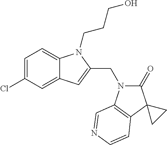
C1=C(Cl)C=C2C(=C1)N(CCCO)C(CN1C(=O)C3(C4=C1C=NC=C4)CC3)=C2
